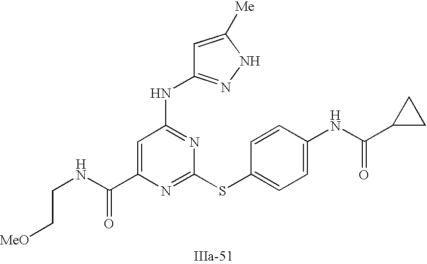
C1=C(C(NCC[MeO])=O)N=C(SC2=CC=C(NC(C3CC3)=O)C=C2)N=C1NC1=NNC([Me])=C1
